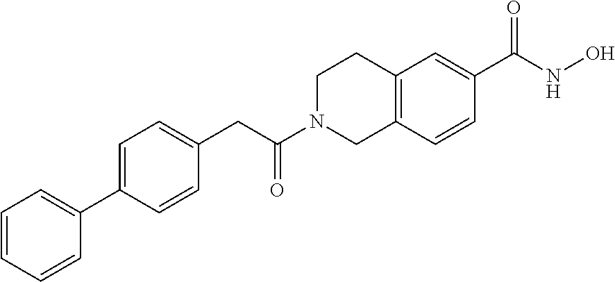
C(N1CC2=C(CC1)C=C(C(NO)=O)C=C2)(=O)CC1=CC=C(C2=CC=CC=C2)C=C1
